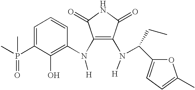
C1(N([H])C2=C(O)C(P(C)(=O)C)=CC=C2)=C(N([H])C(C2=CC=C(C)O2)CC)C(=O)NC1=O
